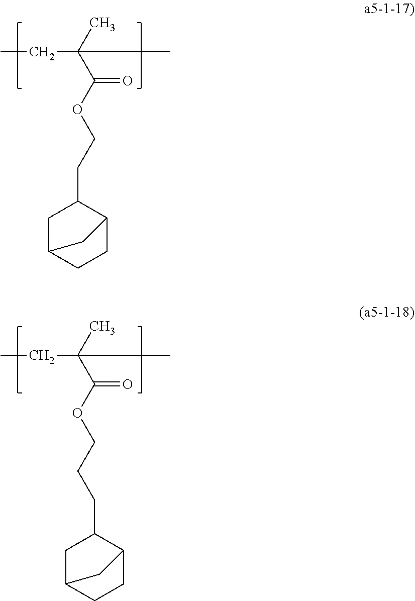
CCC(C(OCCC1CC2CCC1C2)=O)(C)C.CCC(C(OCCCC1CC2CCC1C2)=O)(C)C
